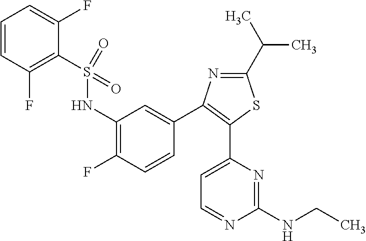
C1(C(C)C)=NC(C2=CC(NS(C3=C(F)C=CC=C3F)(=O)=O)=C(F)C=C2)=C(C2=CC=NC(NCC)=N2)S1
